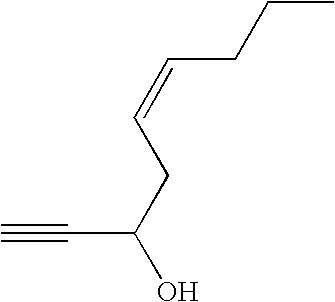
C(=CCC(O)C#C)CCC
